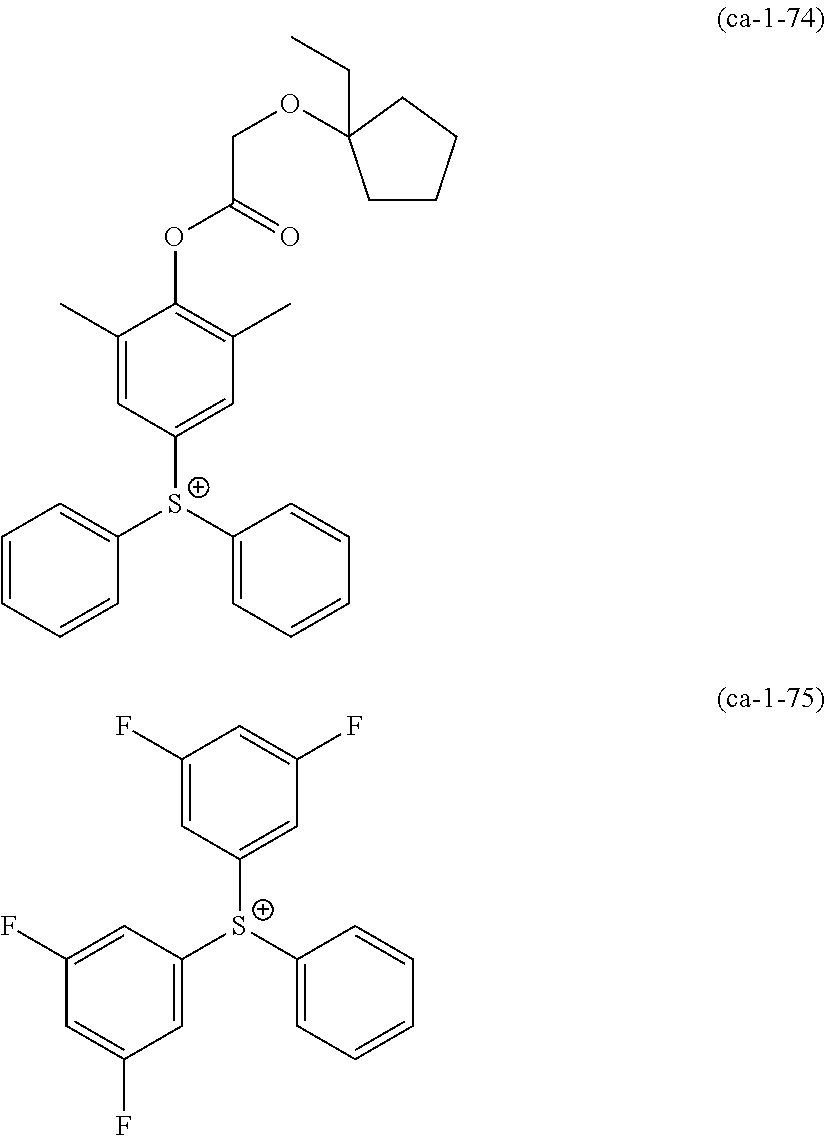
C1(C)=CC([S+](C2=CC=CC=C2)C2=CC=CC=C2)=CC(C)=C1OC(COC1(CC)CCCC1)=O.C1(F)=CC([S+](C2=CC=CC=C2)C2=CC(F)=CC(F)=C2)=CC(F)=C1
